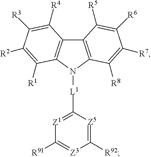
C12=C(N([L1]C3=[Z1]C([R91])=[Z3]C([R92])=[Z5]3)C3=C1C([R4])=C([R3])C([R2])=C3[R1])C([R8])=C([R7])C([R6])=C2[R5]
